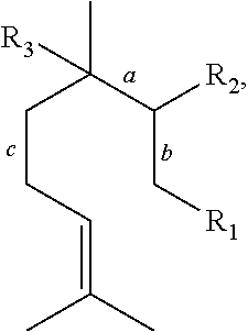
CC(C(C[R1])[R2])(CCC=C(C)C)[R3]
